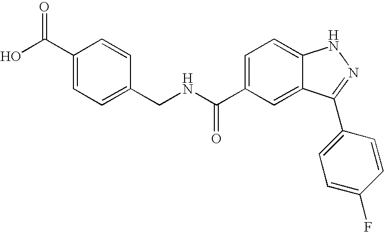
C1(C(NCC2=CC=C(C(O)=O)C=C2)=O)=CC=C2C(=C1)C(C1=CC=C(F)C=C1)=NN2
